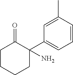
C1CCCC(C2=CC=CC(C)=C2)(N)C1=O
